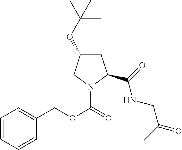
C1(OC(C)(C)C)CC(C(NCC(C)=O)=O)N(C(=O)OCC2=CC=CC=C2)C1
